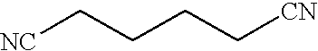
[NC]CCCC[CN]
